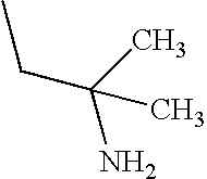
CCC(N)(C)C
